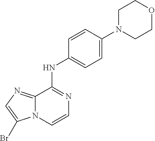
C12=NC=C(Br)N1C=CN=C2NC1=CC=C(N2CCOCC2)C=C1
